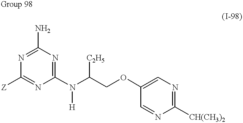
N1=C(N)N=C(N(C(COC2=CN=C([CH(CH3)2])N=C2)[C2H5])[H])N=C1[Z]
